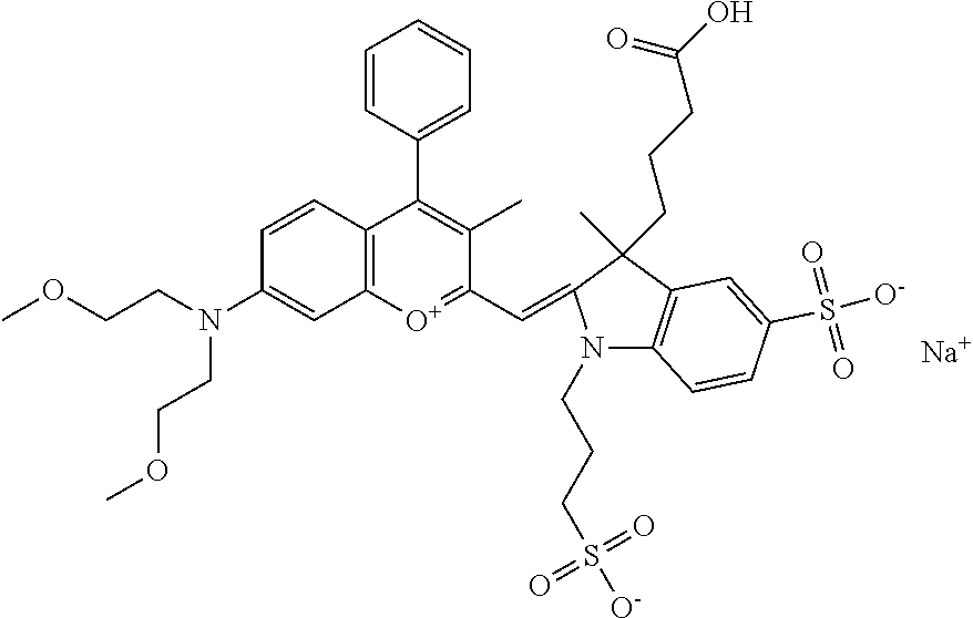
COCCN(CCOC)C1=CC2=C(C=C1)C(C1=CC=CC=C1)=C(C)C(C=C1N(CCCS(=O)(=O)[O-])C3=C(C1(C)CCCC(=O)O)C=C(S(=O)(=O)[O-])C=C3)=[O+]2.[Na]
